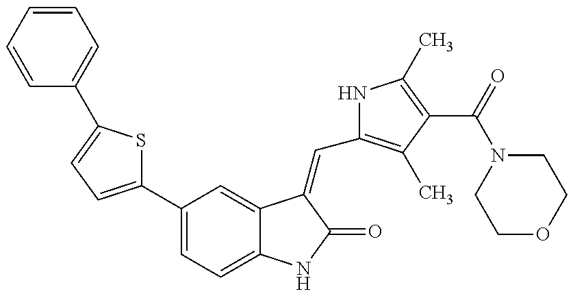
C1=CC=CC=C1C1=CC=C(C2=CC=C3C(=C2)C(=CC2=C(C)C(C(=O)N4CCOCC4)=C(C)N2)C(=O)N3)S1
